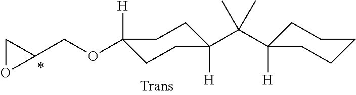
C1([H])(C(C)(C)C2([H])CCCCC2)CCC([H])(OCC2CO2)CC1
